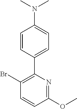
C1(OC)=NC(C2=CC=C(N(C)C)C=C2)=C(Br)C=C1
